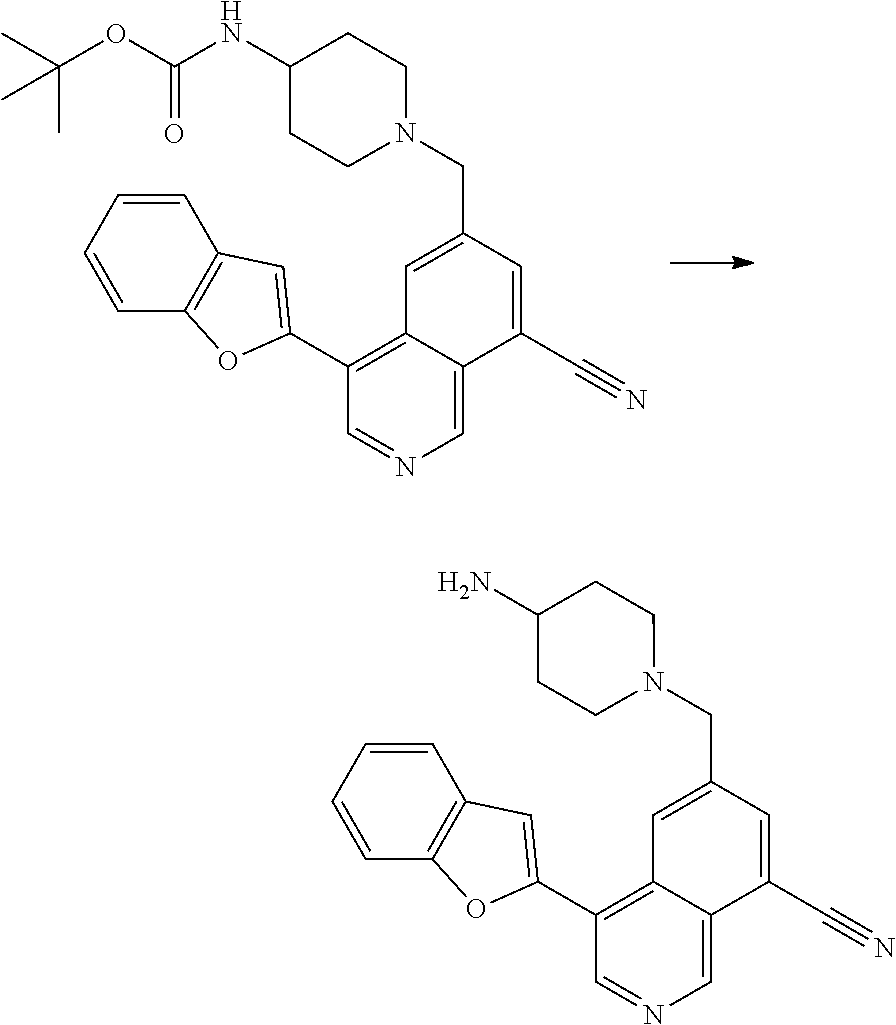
C1(C2=CC3=C(C=CC=C3)O2)=C2C(=CN=C1)C(C#N)=CC(CN1CCC(NC(OC(C)(C)C)=O)CC1)=C2.C1(C2=CC3=C(C=CC=C3)O2)=C2C(=CN=C1)C(C#N)=CC(CN1CCC(N)CC1)=C2
